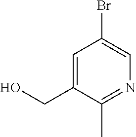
C1=C(CO)C(C)=NC=C1Br
